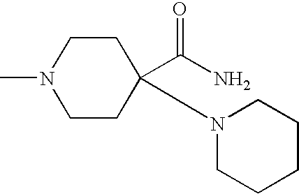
N1(C)CCC(C(N)=O)(N2CCCCC2)CC1
